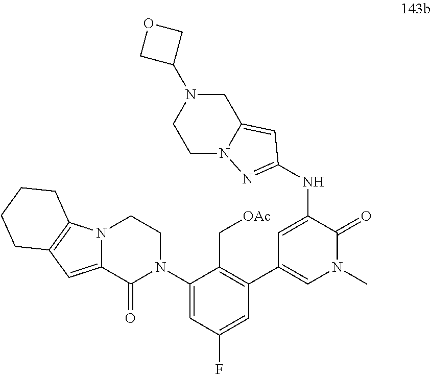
C1(C2=CN(C)C(=O)C(NC3=NN4CCN(C5COC5)CC4=C3)=C2)=C(C[OAc])C(N2CCN3C(=CC4=C3CCCC4)C2=O)=CC(F)=C1
